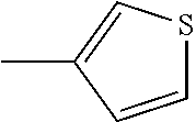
C1=CC(C)=CS1
